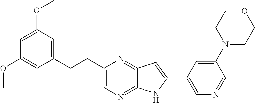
C1=C(OC)C=C(CCC2=CN=C3C(=N2)C=C(C2=CN=CC(N4CCOCC4)=C2)N3)C=C1OC
